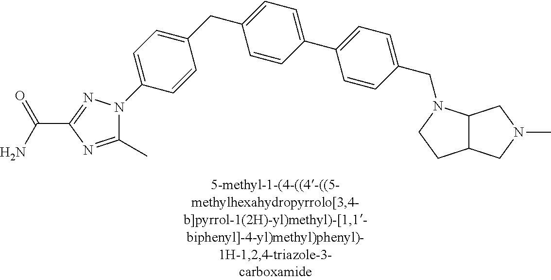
C1(CC2=CC=C(C3=CC=C(CN4C5C(CC4)CN(C)C5)C=C3)C=C2)=CC=C(N2C(C)=NC(C(N)=O)=N2)C=C1
